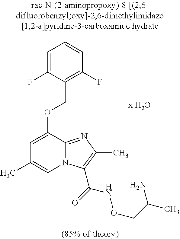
C1=C(F)C(COC2=CC(C)=CN3C2=NC(C)=C3C(=O)NOCC(C)N)=C(F)C=C1
